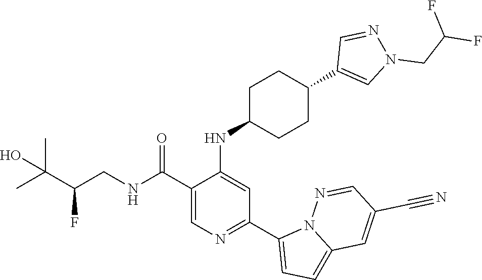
C1(C(NCC(C(C)(C)O)F)=O)=CN=C(C2=CC=C3N2N=CC(C#N)=C3)C=C1NC1CCC(C2=CN(CC(F)F)N=C2)CC1
